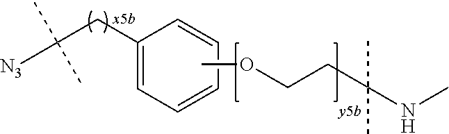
C1(CC([N3])(C)C)=CC=CC=C1.COCCC(NC)(C)C
